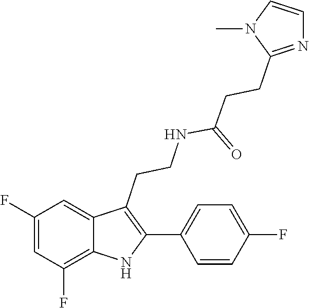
C1=CN(C)C(CCC(=O)NCCC2=C(C3=CC=C(F)C=C3)NC3=C(F)C=C(F)C=C32)=N1
